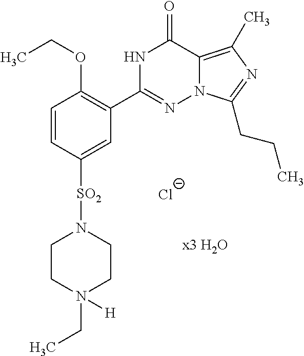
C1=CC([SO2]N2CCN(CC)([H])CC2)=CC(C2=NN3C(=C(C)N=C3CCC)C(=O)N2)=C1OCC.[Cl-]
